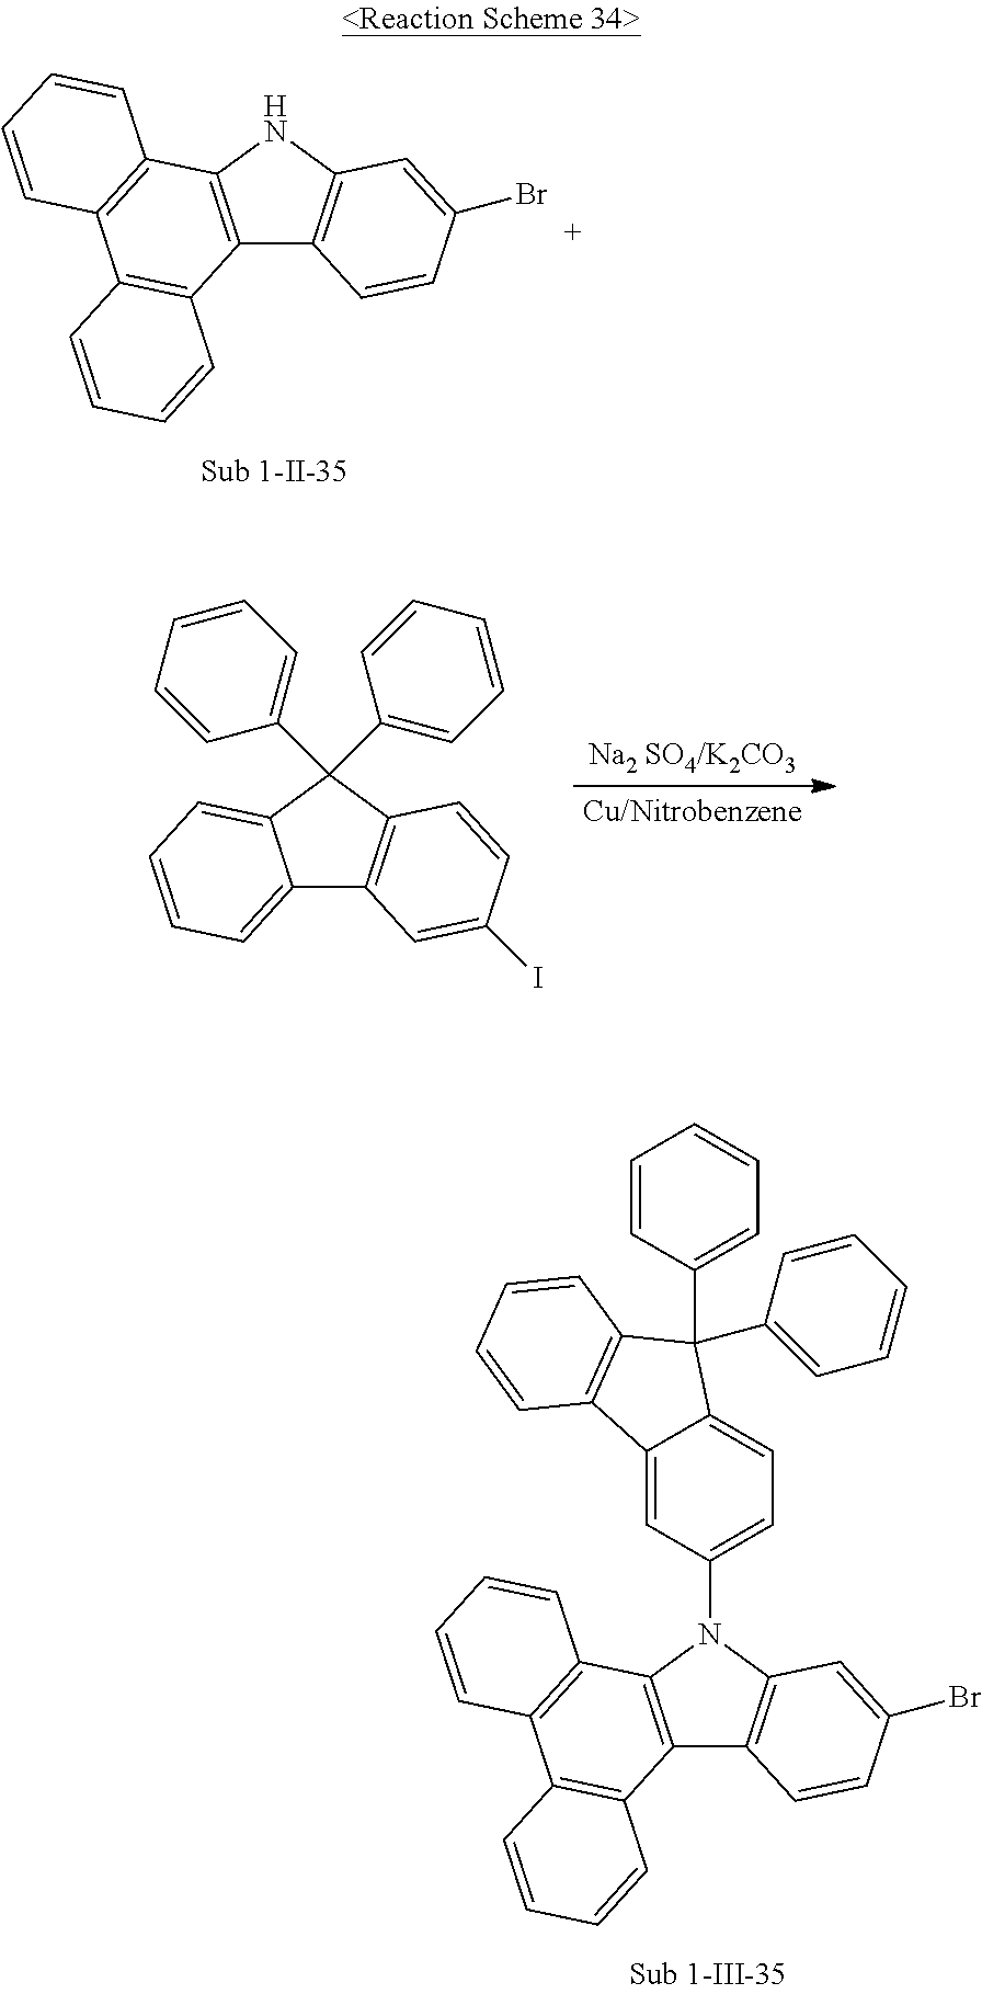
C12=CC(N3C4=C(C5=C3C=C(Br)C=C5)C3=C(C5=C4C=CC=C5)C=CC=C3)=CC=C1C(C1=CC=CC=C1)(C1=CC=CC=C1)C1=C2C=CC=C1.C12=C(NC3=C1C=CC(Br)=C3)C1=C(C3=C2C=CC=C3)C=CC=C1.C12=CC=CC=C1C(C1=CC=CC=C1)(C1=CC=CC=C1)C1=C2C=C(I)C=C1
